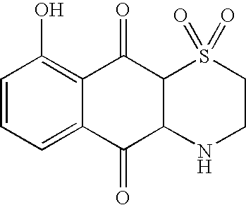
C12C(NCCS1(=O)=O)C(=O)C1=CC=CC(O)=C1C2=O
